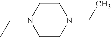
C1CN(CC)CCN1CC
